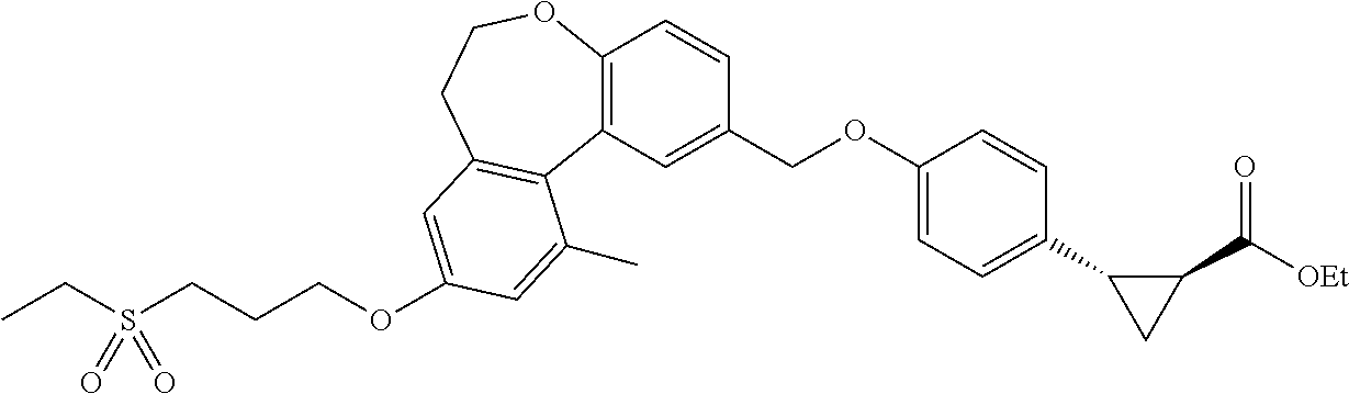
[OEt]C(C1C(C2=CC=C(OCC3=CC4=C(C=C3)OCCC3=C4C(C)=CC(OCCCS(CC)(=O)=O)=C3)C=C2)C1)=O
